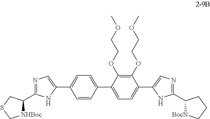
C1(OCCOC)=C(OCCOC)C(C2=CC=C(C3=CN=C(C4[NHBoc]CSC4)N3)C=C2)=CC=C1C1=CN=C(C2[BocN]CCC2)N1
